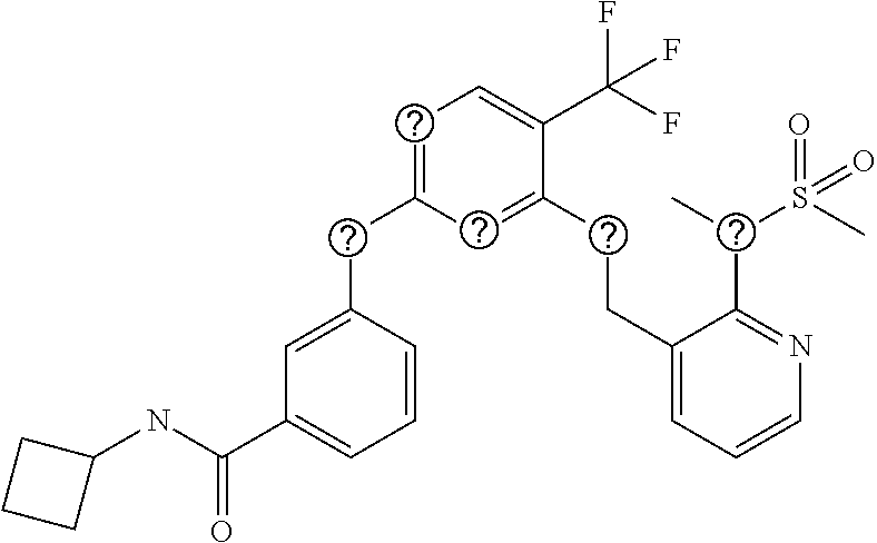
C(C1=CC=C(C(F)(F)F)C(CCC2=CC=CN=C2C(S(=O)(C)=O)C)=C1)C1=CC(C(NC2CCC2)=O)=CC=C1
